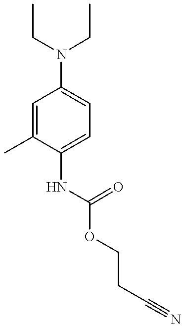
C1=C(C)C(NC(OCCC#N)=O)=CC=C1N(CC)CC
